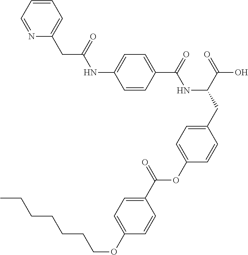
C1=CC(C(=O)NC(CC2=CC=C(OC(C3=CC=C(OCCCCCCC)C=C3)=O)C=C2)C(=O)O)=CC=C1NC(CC1=CC=CC=N1)=O
